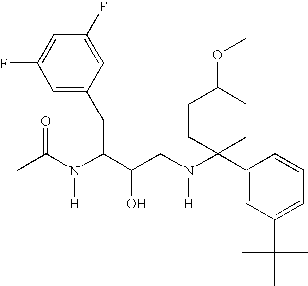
C1(F)=CC(CC(C(CN(C2(C3=CC(C(C)(C)C)=CC=C3)CCC(OC)CC2)[H])O)N(C(C)=O)[H])=CC(F)=C1
